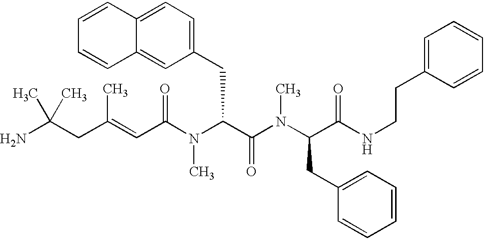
NC(CC(=CC(N(C(C(=O)N(C)C(CC1=CC=CC=C1)C(=O)NCCC1=CC=CC=C1)CC1=CC=C2C(=C1)C=CC=C2)C)=O)C)(C)C
